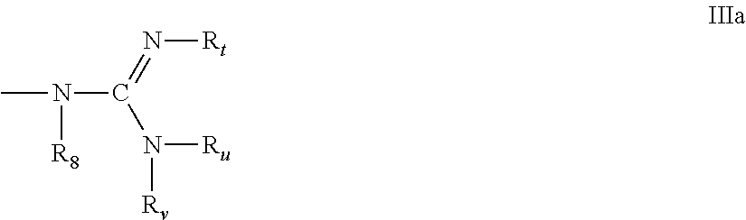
N(C(=N[Rt])N([Ru])[Rv])([R8])C
